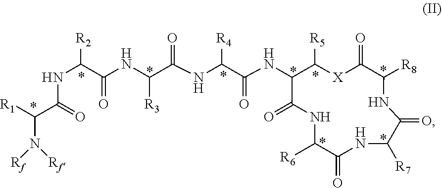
N(C(C(NC(C(NC1C([R5])[X]C(=O)C([R8])NC(=O)C([R7])NC(=O)C([R6])NC1=O)=O)[R4])=O)[R3])C(C([R2])NC(=O)C([R1])N([Rf])[Rf])=O
